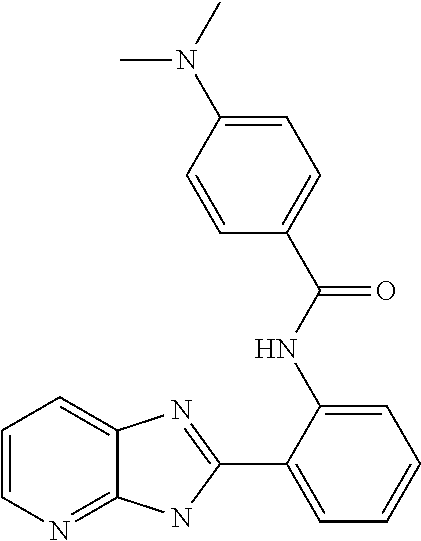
C1=CN=C2C(=C1)N=C(C1=CC=CC=C1NC(C1=CC=C(N(C)C)C=C1)=O)N2
